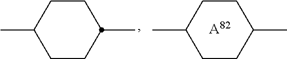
CC1CCC(C)CC1.CC1CCC(C)CC1.[A82]
